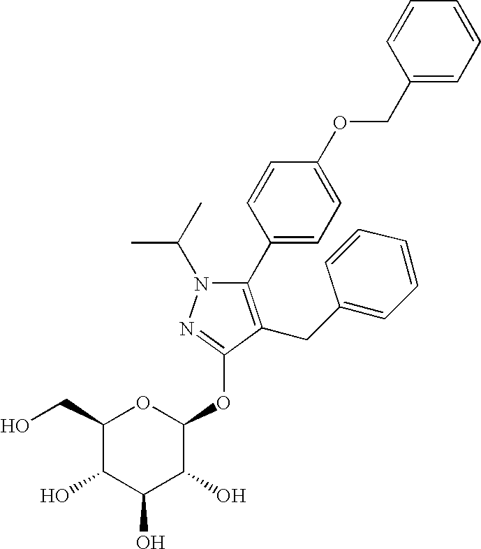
C1(CO)C(O)C(O)C(O)C(OC2=NN(C(C)C)C(C3=CC=C(OCC4=CC=CC=C4)C=C3)=C2CC2=CC=CC=C2)O1
